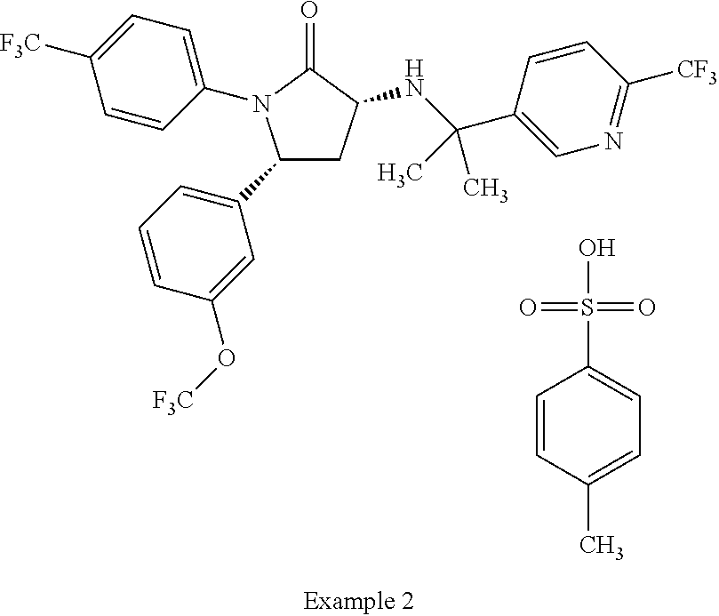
C1=CC(C)=CC=C1S(O)(=O)=O.C1C(NC(C2=CN=C([CF3])C=C2)(C)C)C(=O)N(C2=CC=C([F3C])C=C2)C1C1=CC=CC(O[F3C])=C1
